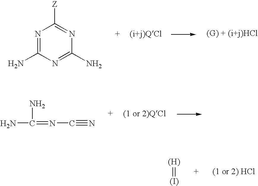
N1=C(N)N=C(N)N=C1[Z].NC(N)=NC#N.[(H)]=[(I)]
